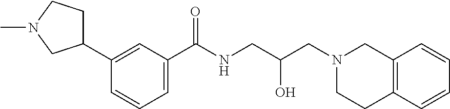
C1(C2CCN(C)C2)=CC(C(NCC(CN2CC3=C(CC2)C=CC=C3)O)=O)=CC=C1
